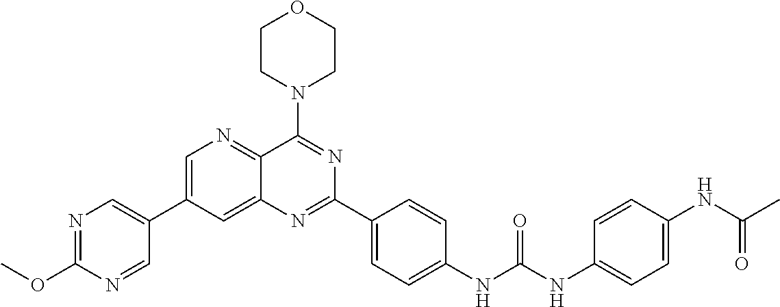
C1=C(C2=CN=C(OC)N=C2)C=C2C(=N1)C(N1CCOCC1)=NC(C1=CC=C(NC(NC3=CC=C(NC(C)=O)C=C3)=O)C=C1)=N2
